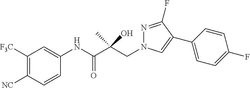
C1([F3C])=C([NC])C=CC(NC(C(CN2N=C(F)C(C3=CC=C(F)C=C3)=C2)(C)O)=O)=C1
